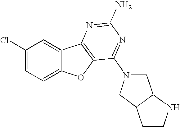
C1(Cl)=CC=C2C(=C1)C1=C(O2)C(N2CC3C(C2)CCN3)=NC(N)=N1
